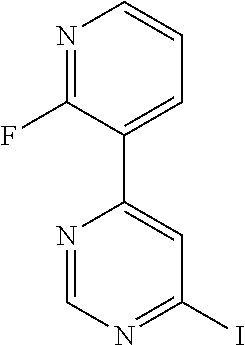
N1=C(F)C(C2=CC(I)=NC=N2)=CC=C1
